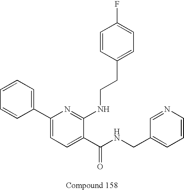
C1(C2=CC=CC=C2)=CC=C(C(NCC2=CC=CN=C2)=O)C(NCCC2=CC=C(F)C=C2)=N1
